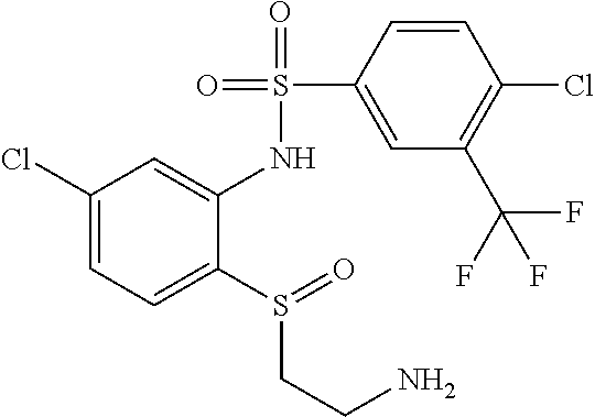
C1(Cl)=CC=C(S(CCN)=O)C(NS(=O)(=O)C2=CC(C(F)(F)F)=C(Cl)C=C2)=C1
